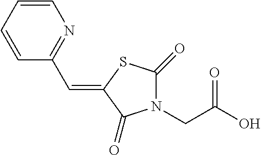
C1=CC=CC(C=C2C(=O)N(CC(O)=O)C(=O)S2)=N1
